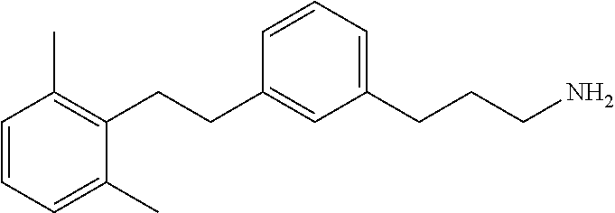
C1=CC=C(CCCN)C=C1CCC1=C(C)C=CC=C1C
